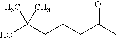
C(CCCC(C)=O)(O)(C)C
